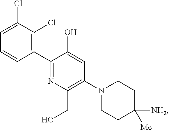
C1=C(Cl)C(Cl)=C(C2=NC(CO)=C(N3CCC([NH2])([Me])CC3)C=C2O)C=C1
